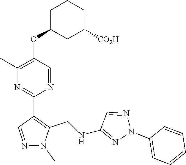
CN1N=CC(C2=NC(C)=C(OC3CCCC([CO2H])C3)C=N2)=C1CNC1=NN(C2=CC=CC=C2)N=C1
